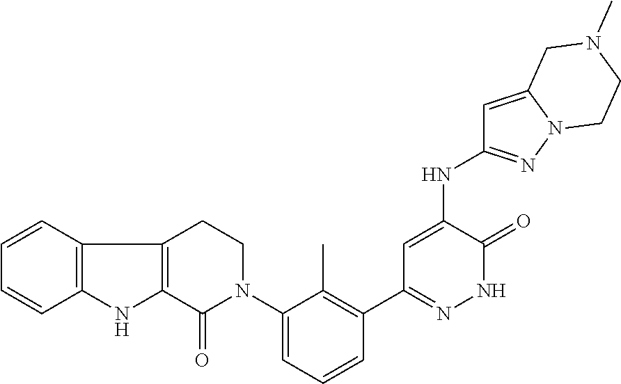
N(C1=CC(C2=C(C)C(N3CCC4=C(C3=O)NC3=C4C=CC=C3)=CC=C2)=NNC1=O)C1=NN2C(=C1)CN(C)CC2
